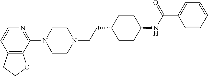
C12=C(C(N3CCN(CCC4CCC(NC(C5=CC=CC=C5)=O)CC4)CC3)=NC=C1)OCC2
